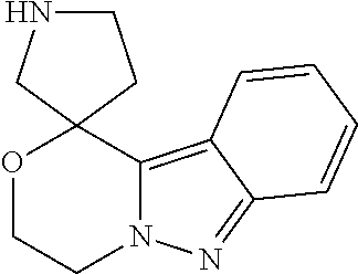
O1CCN2C(=C3C(=N2)C=CC=C3)C12CCNC2
